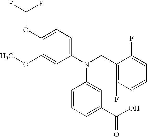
C1(OC(F)F)=CC=C(N(CC2=C(F)C=CC=C2F)C2=CC(C(=O)O)=CC=C2)C=C1OC
